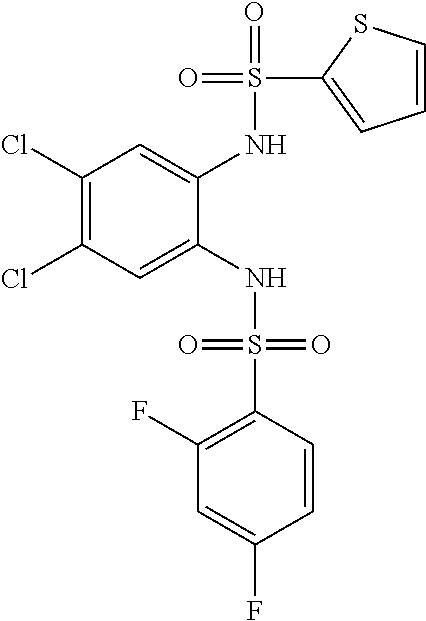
C1(Cl)=C(Cl)C=C(NS(=O)(=O)C2=C(F)C=C(F)C=C2)C(NS(=O)(C2=CC=CS2)=O)=C1
